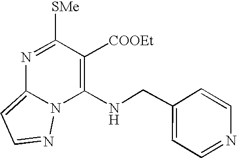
C1(NCC2=CC=NC=C2)=C([COOEt])C([SMe])=NC2=CC=NN12
